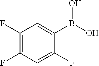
C1(F)=C(F)C=C(F)C(B(O)O)=C1
